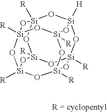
[R][Si]12O[Si]3([H])O[Si]4([R])O[Si]([R])(O1)O[Si]1([R])O[Si]([R])(O[Si]([R])(O[Si]([R])(O1)O2)O3)O4
